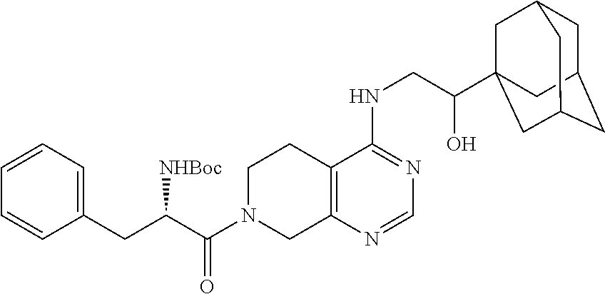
C(N1CC2=C(CC1)C(NCC(O)C13CC4CC(CC(C1)C4)C3)=NC=N2)(=O)C(CC1=CC=CC=C1)[NHBoc]
